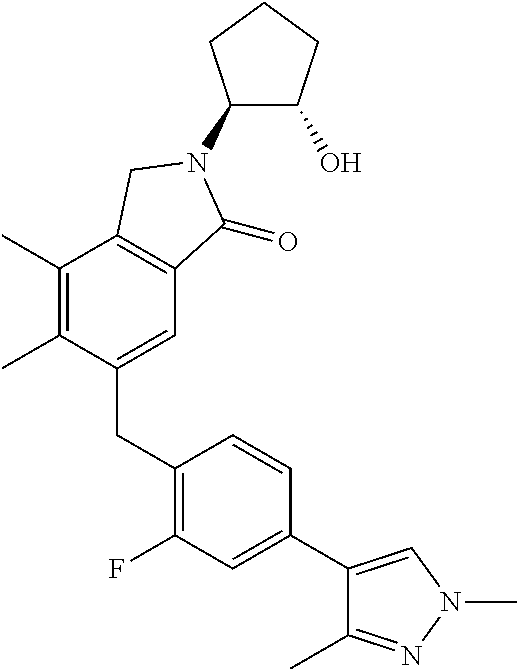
C1(CC2=C(F)C=C(C3=CN(C)N=C3C)C=C2)=CC2=C(C(C)=C1C)CN(C1C(O)CCC1)C2=O
